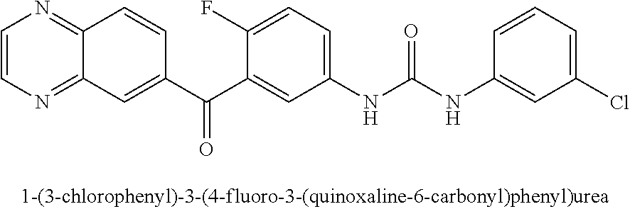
C1(C(C2=CC3=NC=CN=C3C=C2)=O)=CC(NC(NC2=CC(Cl)=CC=C2)=O)=CC=C1F
